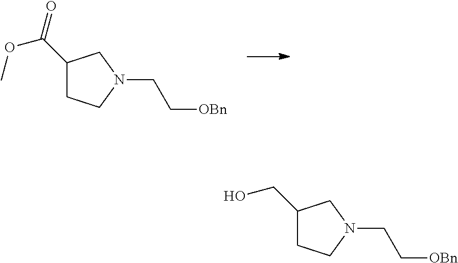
C1(C(=O)OC)CCN(CC[OBn])C1.C1(CO)CCN(CC[OBn])C1
